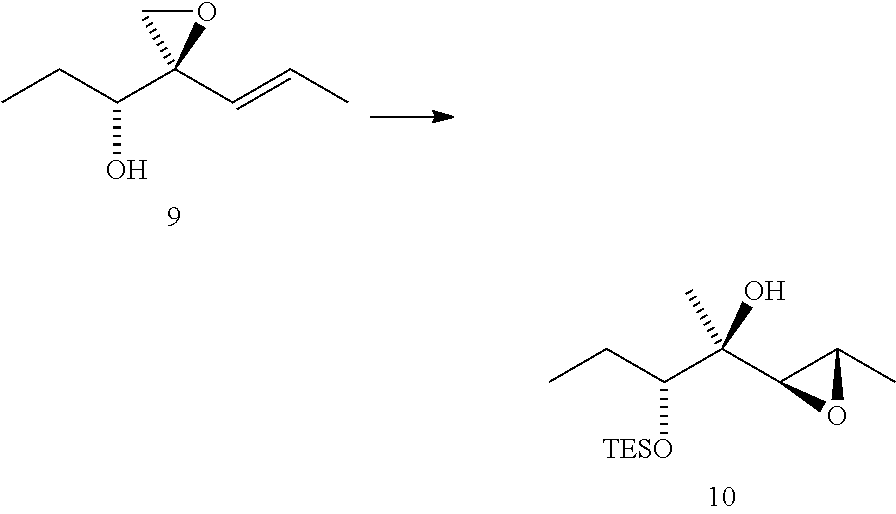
CCC(C(C1C(C)O1)(O)C)[TESO].CCC(C1(C=CC)OC1)O
